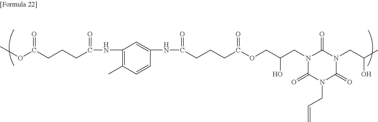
COC(CCCC(NC1=C(C)C=CC(NC(CCCC(OCC(CN2C(=O)N(CC=C)C(=O)N(CC(C)O)C2=O)O)=O)=O)=C1)=O)=O
